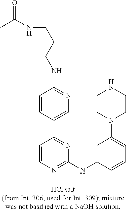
C1=CC(C2=NC(NC3=CC(N4CCNCC4)=CC=C3)=NC=C2)=CN=C1NCCCNC(C)=O
